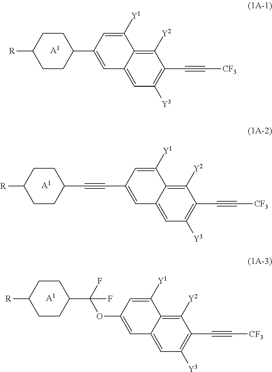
[A1].C1CC([R])CCC1C1=CC2=CC([Y3])=C(C#C[CF3])C([Y2])=C2C([Y1])=C1.[A1].C1CC([R])CCC1C(OC1=CC2=CC([Y3])=C(C#C[CF3])C([Y2])=C2C([Y1])=C1)(F)F.[A1].C1CC([R])CCC1C#CC1=CC2=CC([Y3])=C(C#C[CF3])C([Y2])=C2C([Y1])=C1
